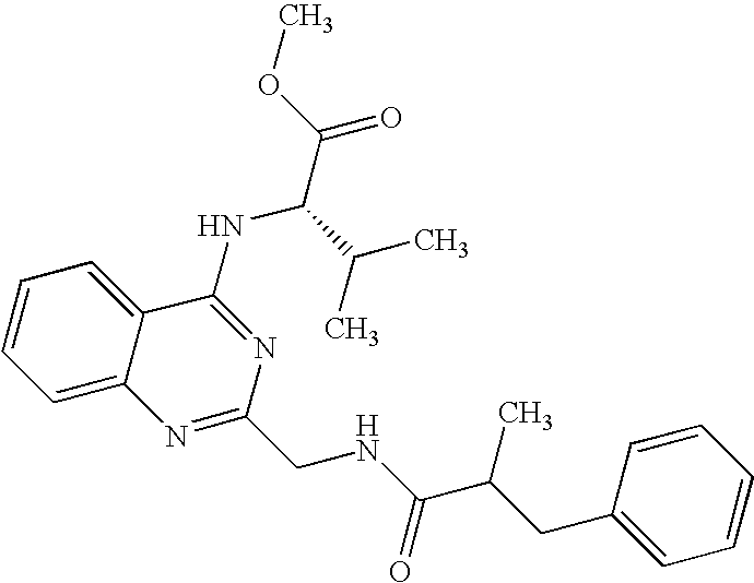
C12=CC=CC=C1C(NC(C(=O)OC)C(C)C)=NC(CNC(C(CC1=CC=CC=C1)C)=O)=N2
